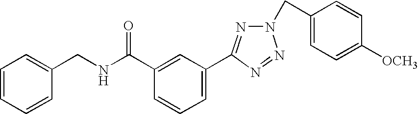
C1(C(NCC2=CC=CC=C2)=O)=CC(C2=NN(CC3=CC=C([OCH3])C=C3)N=N2)=CC=C1
